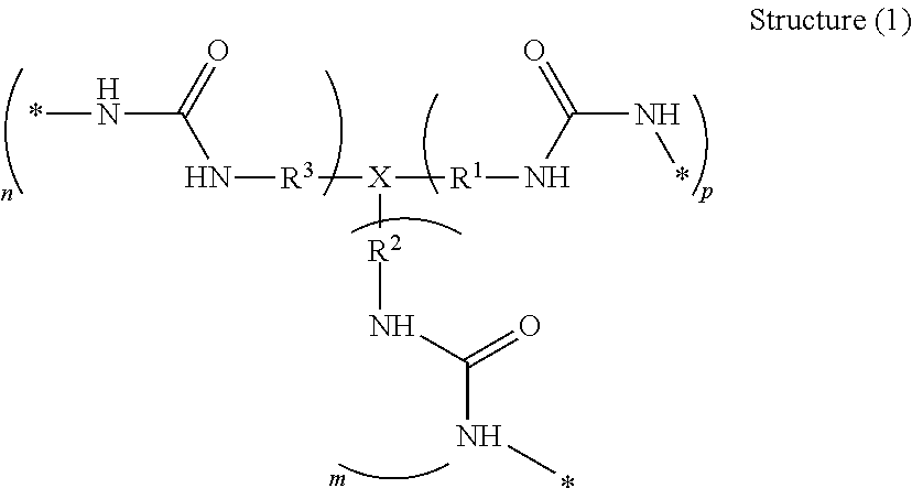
*NC(N[R3][X]([R1]NC(=O)N*)[R2]NC(NC)=O)=O.*
